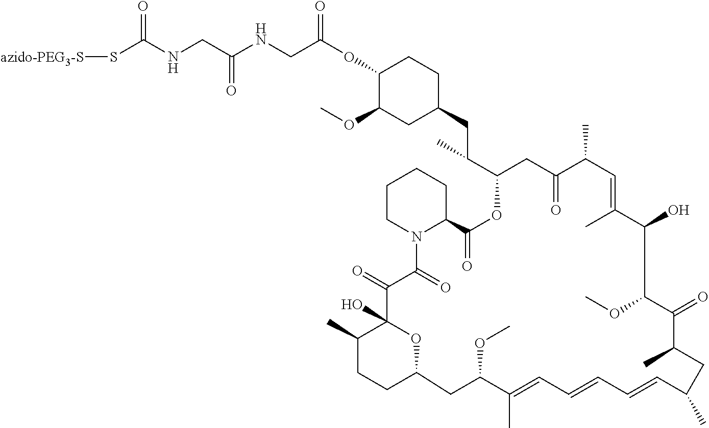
C(NCC(OC1C(OC)CC(CC(C2CC(=O)C(C)C=C(C)C(O)C(OC)C(=O)C(C)CC(C)C=CC=CC=C(C)C(OC)CC3OC(O)(C(C)CC3)C(=O)C(=O)N3CCCCC3C(=O)O2)C)CC1)=O)(=O)CNC(=O)S[azido-PEG3-S]
